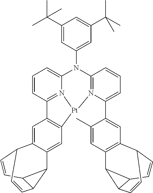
C12=CC3=C(C=C1C1C=CC4C2C4C=C1)C1=N2C(=CC=C1)N(C1=CC(C(C)(C)C)=CC(C(C)(C)C)=C1)C1=N(C(C4=CC5=C(C6C7C=CC5C=CC67)C=C4C)=CC=C1)[Pt]32
